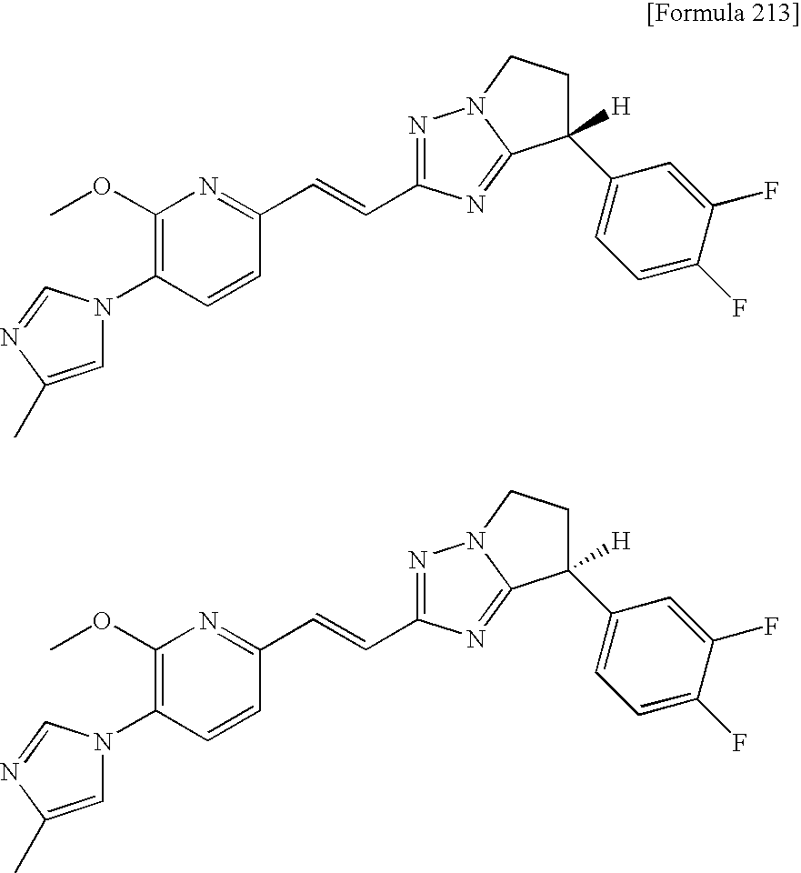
N1(C2=C(OC)N=C(C=CC3=NN4C(=N3)C(C3=CC=C(F)C(F)=C3)([H])CC4)C=C2)C=C(C)N=C1.N1(C2=C(OC)N=C(C=CC3=NN4C(=N3)C(C3=CC=C(F)C(F)=C3)([H])CC4)C=C2)C=C(C)N=C1
